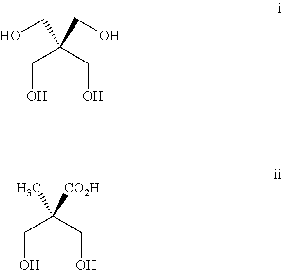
C(O)C(CO)(CO)CO.C(O)C(CO)(C)[CO2H]
